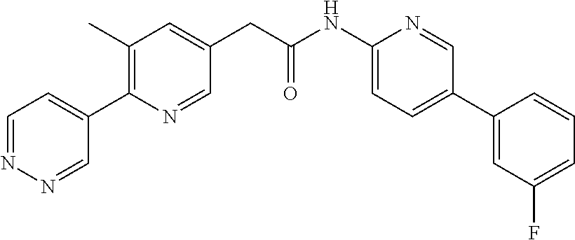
C1=NN=CC(C2=C(C)C=C(CC(NC3=CC=C(C4=CC(F)=CC=C4)C=N3)=O)C=N2)=C1
